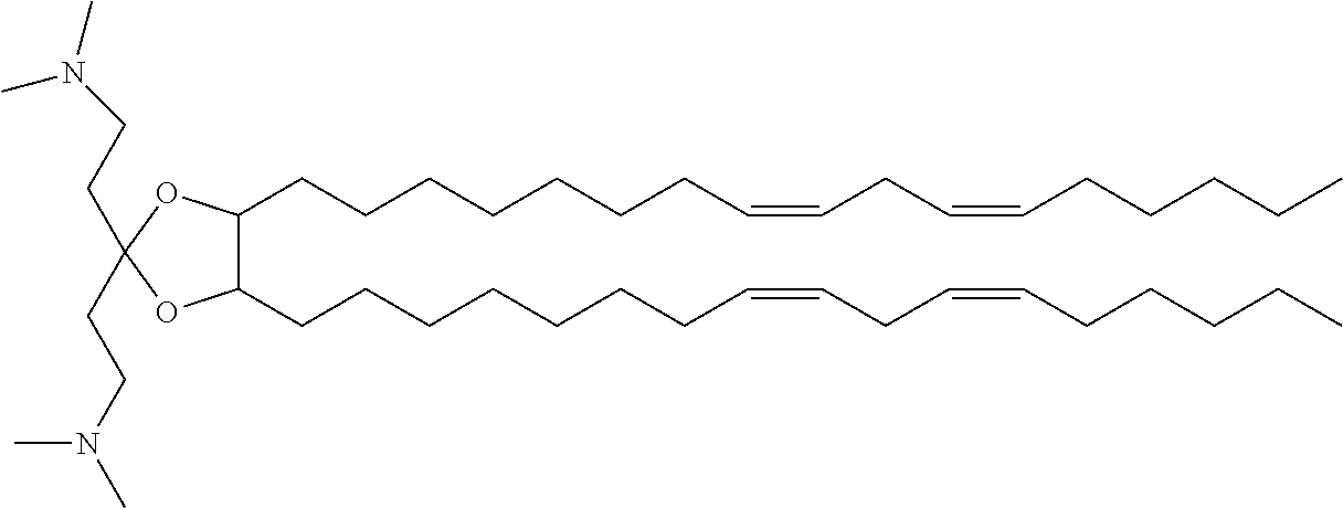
C(C1(CCN(C)C)OC(CCCCCCCC=CCC=CCCCCC)C(CCCCCCCC=CCC=CCCCCC)O1)CN(C)C
